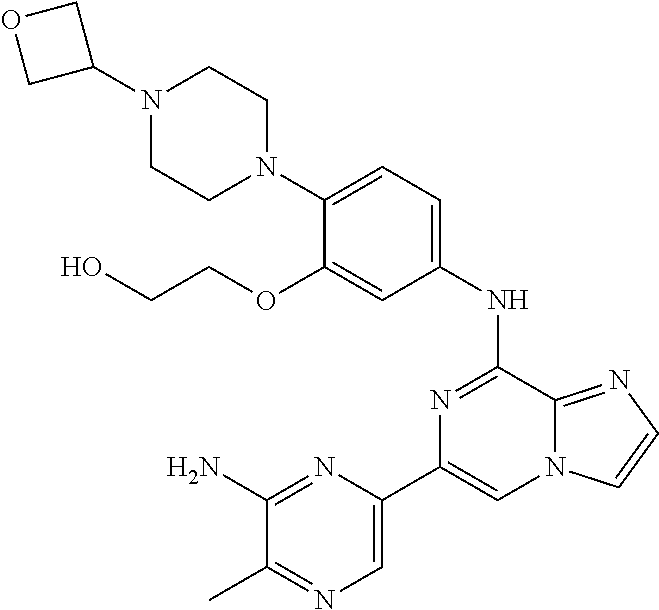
C1(NC2=NC(C3=CN=C(C)C(N)=N3)=CN3C2=NC=C3)=CC=C(N2CCN(C3COC3)CC2)C(OCCO)=C1
